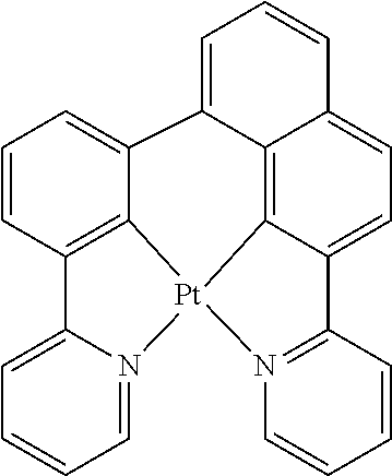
C12=C3C4=CC=C1C=CC=C2C1=CC=CC2=C1[Pt]3(N1=CC=CC=C21)N1=C4C=CC=C1
